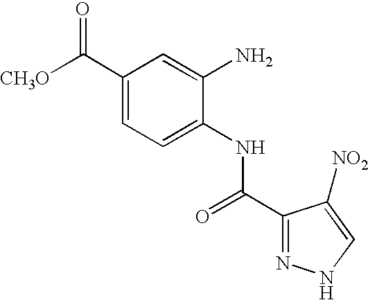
C1(C([CH3O])=O)=CC=C(NC(=O)C2=NNC=C2[NO2])C(N)=C1
